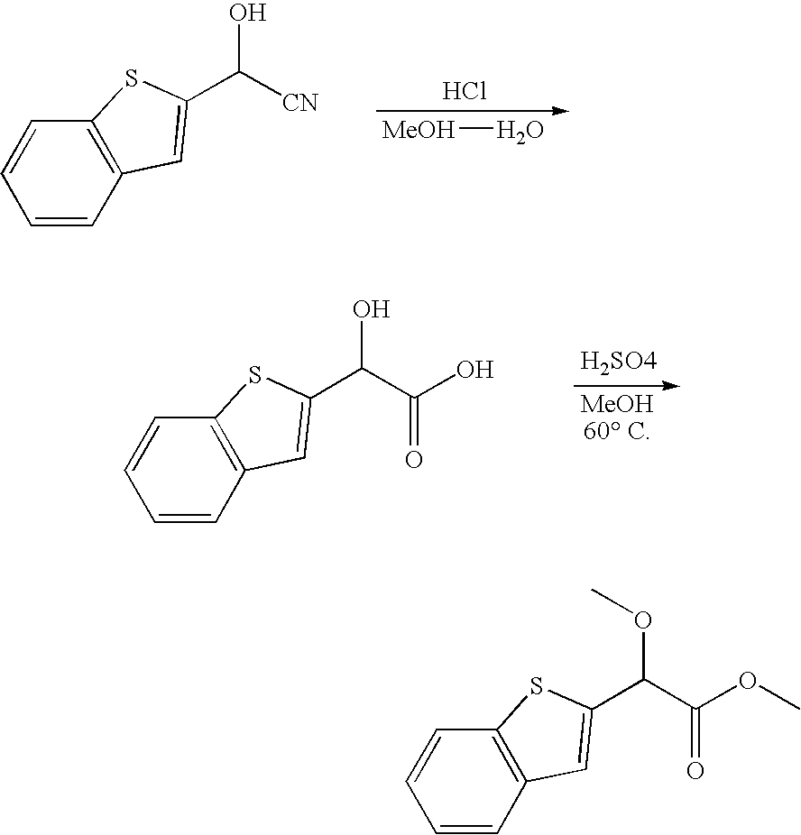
[MeOH]O.C1=CC2=C(C=C1)SC(C([CN])O)=C2.Cl.[H2SO4].C1=CC2=C(C=C1)SC(C(C(O)=O)O)=C2.C1=CC2=C(C=C1)SC(C(C(OC)=O)OC)=C2
